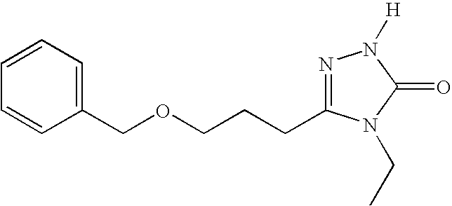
C1=CC=C(COCCCC2=NN([H])C(=O)N2CC)C=C1
